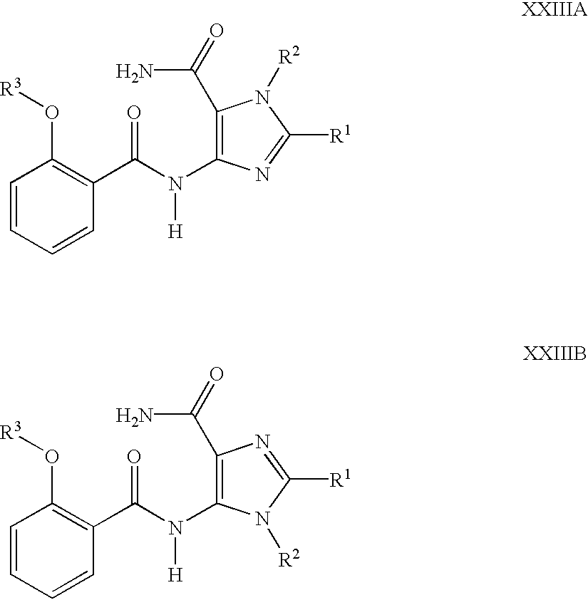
C1=CC=CC(C(N(C2=C(C(=O)N)N([R2])C([R1])=N2)[H])=O)=C1O[R3].C1=CC=CC(C(N(C2=C(C(=O)N)N=C([R1])N2[R2])[H])=O)=C1O[R3]
